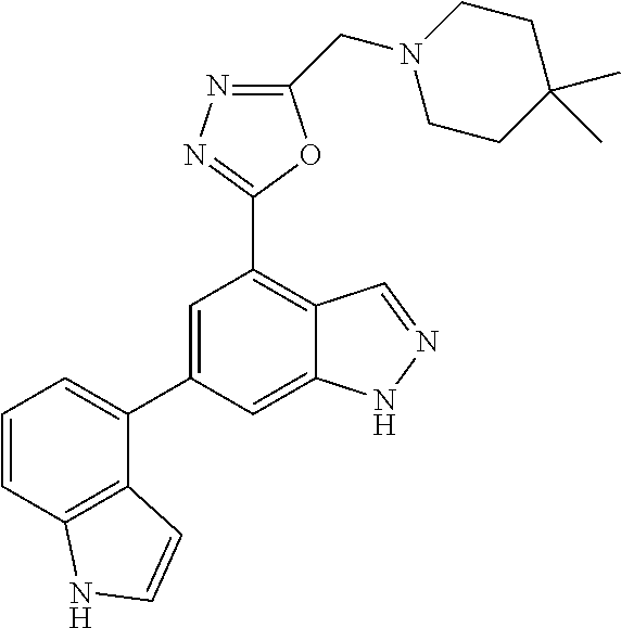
C1CN(CC2=NN=C(C3=C4C(=CC(C5=CC=CC6=C5C=CN6)=C3)NN=C4)O2)CCC1(C)C
